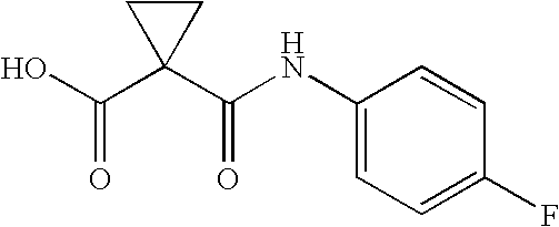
OC(C1(C(NC2=CC=C(F)C=C2)=O)CC1)=O
